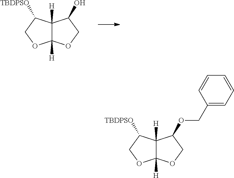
C12([H])C([H])(C([TBDPSO])CO1)C(O)CO2.C12([H])C([H])(C([TBDPSO])CO1)C(OCC1=CC=CC=C1)CO2
